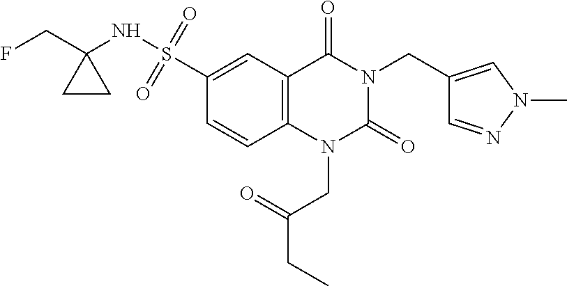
C12=C(C=C(S(NC3(CF)CC3)(=O)=O)C=C1)C(=O)N(CC1=CN(C)N=C1)C(=O)N2CC(CC)=O
